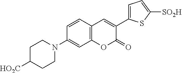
C1=CC2=C(C=C1N1CCC([HO2C])CC1)OC(=O)C(C1=CC=C([SO2H])S1)=C2
